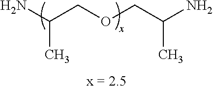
C(COCC(N)C)(N)C
